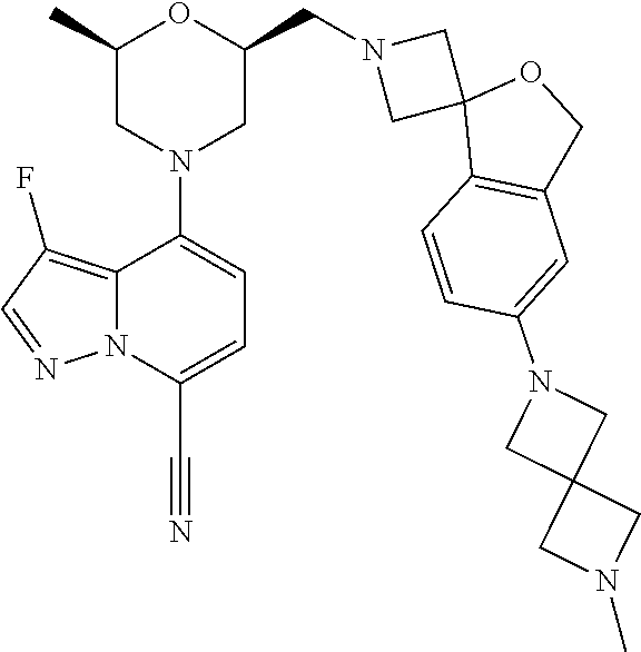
C1(C)CN(C2=CC=C(C#N)N3C2=C(F)C=N3)CC(CN2CC3(C2)C2=C(CO3)C=C(N3CC4(C3)CN(C)C4)C=C2)O1
